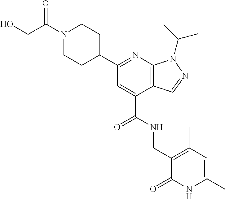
C1N(C(CO)=O)CCC(C2=NC3=C(C(C(=O)NCC4=C(C)C=C(C)NC4=O)=C2)C=NN3C(C)C)C1
